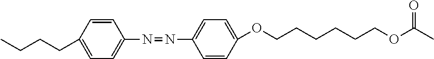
CCCCC1=CC=C(N=NC2=CC=C(OCCCCCCOC(C)=O)C=C2)C=C1
